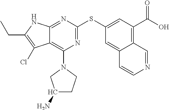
C1(SC2=CC(C(=O)O)=C3C(=C2)C=CN=C3)=NC(N2CC(N)CC2)=C2C(=N1)NC(CC)=C2Cl
